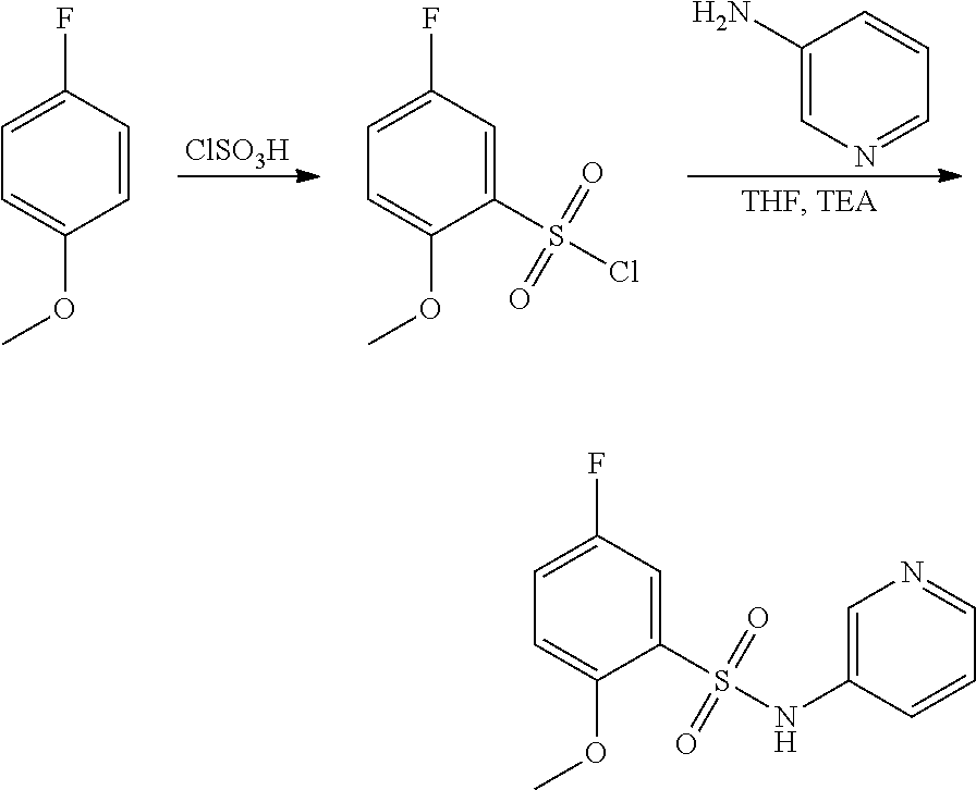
[ClSO3H].C1(N)=CN=CC=C1.C1=C(F)C=CC(OC)=C1.C1=C(F)C=C(S(=O)(=O)Cl)C(OC)=C1.C1=C(F)C=C(S(=O)(=O)NC2=CN=CC=C2)C(OC)=C1
